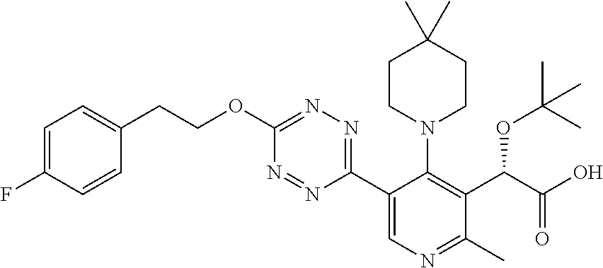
N1=NC(C2=CN=C(C)C(C(C(O)=O)OC(C)(C)C)=C2N2CCC(C)(C)CC2)=NN=C1OCCC1=CC=C(F)C=C1
